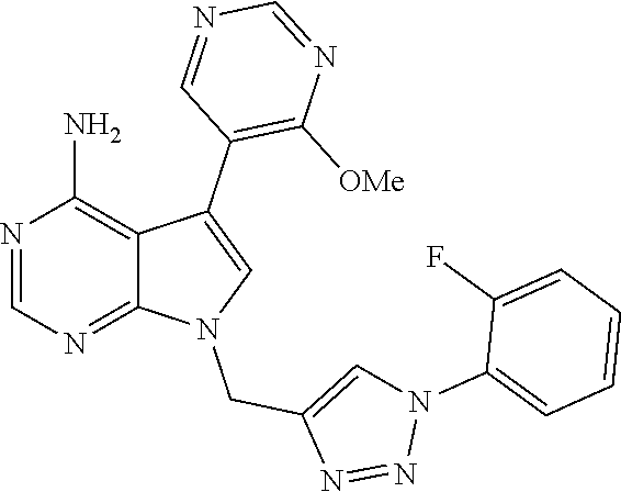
N1=CN=C2C(=C1N)C(C1=C([OMe])N=CN=C1)=CN2CC1=CN(C2=CC=CC=C2F)N=N1
